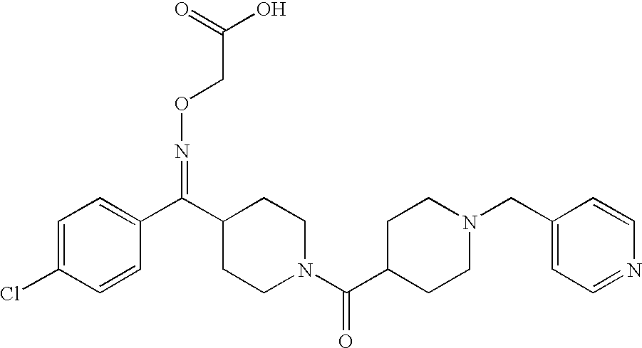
C1=C(Cl)C=CC(C(C2CCN(C(C3CCN(CC4=CC=NC=C4)CC3)=O)CC2)=NOCC(O)=O)=C1
